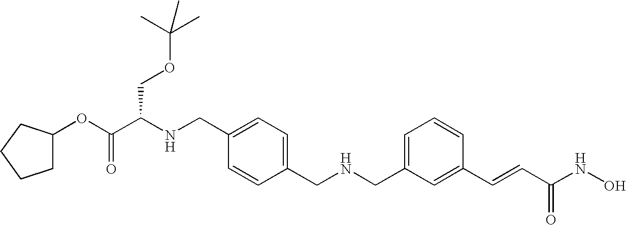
C1CCCC1OC(C(NCC1=CC=C(CNCC2=CC=CC(C=CC(NO)=O)=C2)C=C1)COC(C)(C)C)=O
